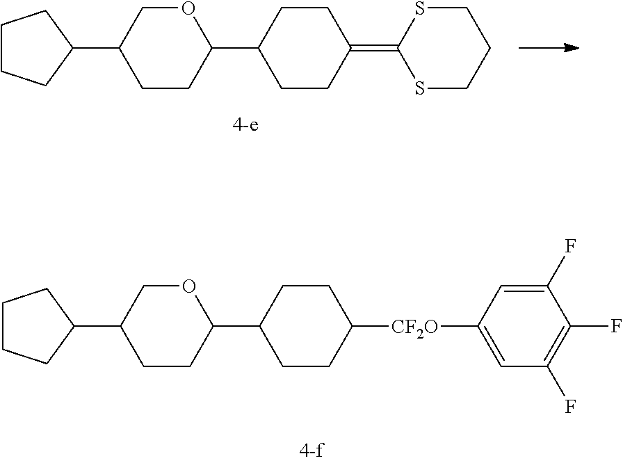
C1CCC(C2CCC(C3CCC(=C4SCCCS4)CC3)OC2)C1.C1CCC(C2CCC(C3CCC([CF2O]C4=CC(F)=C(F)C(F)=C4)CC3)OC2)C1
